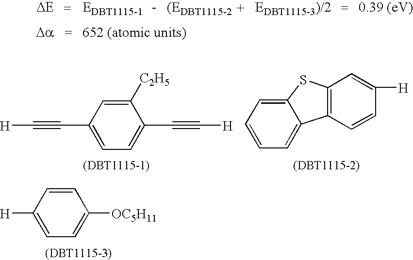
[H]C#CC1=CC=C(C#C[H])C([C2H5])=C1.C1=CC([H])=CC=C1[OC5H11].C12=CC=CC=C1C1=C(C=C([H])C=C1)S2
